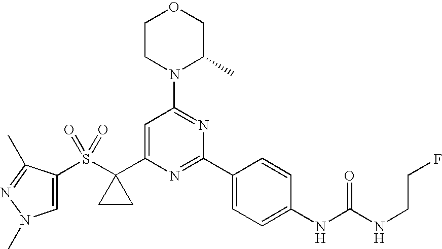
S(=O)(=O)(C1(C2=CC(N3C(C)COCC3)=NC(C3=CC=C(NC(NCCF)=O)C=C3)=N2)CC1)C1=CN(C)N=C1C
